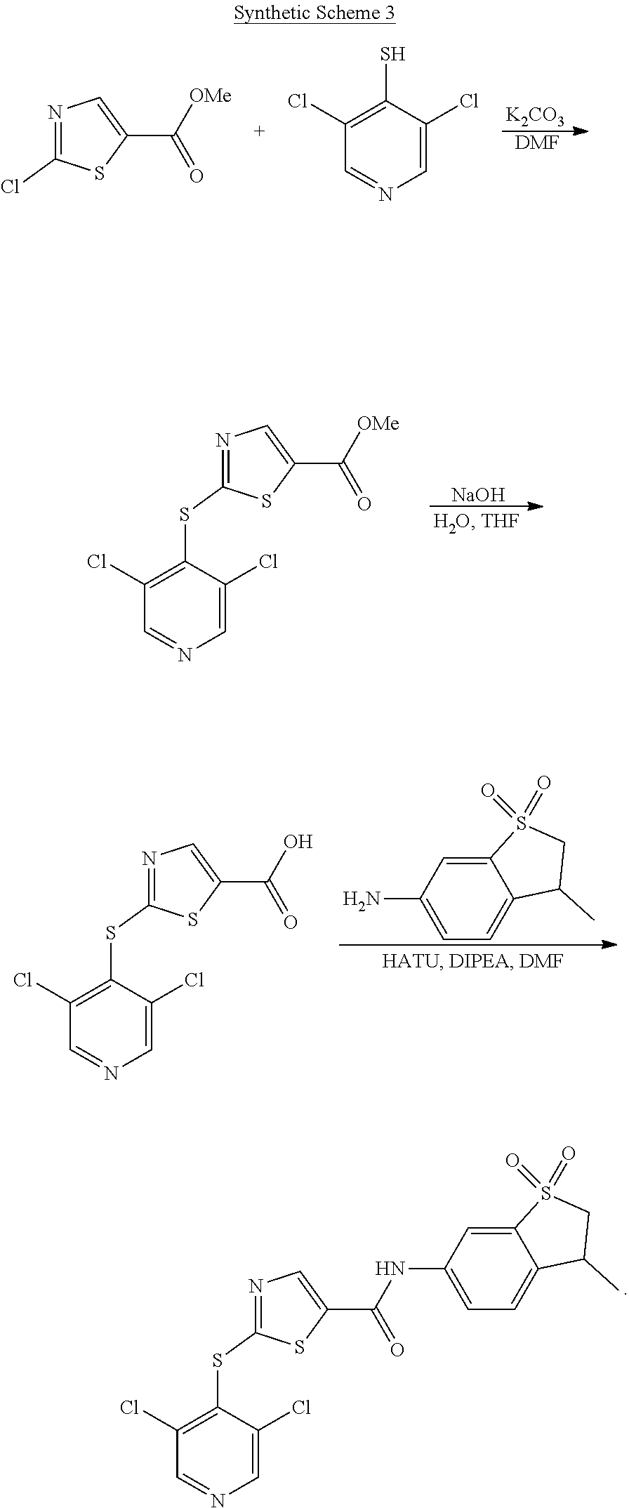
[K2CO3].[DMF].N1=C(Cl)SC(C([OMe])=O)=C1.C1(S)=C(Cl)C=NC=C1Cl.N1=C(SC2=C(Cl)C=NC=C2Cl)SC(C([OMe])=O)=C1.[NaOH].C12=CC(N)=CC=C1C(C)CS2(=O)=O.N1=C(SC2=C(Cl)C=NC=C2Cl)SC(C(O)=O)=C1.N1=C(SC2=C(Cl)C=NC=C2Cl)SC(C(NC2=CC=C3C(=C2)S(=O)(=O)CC3C)=O)=C1
